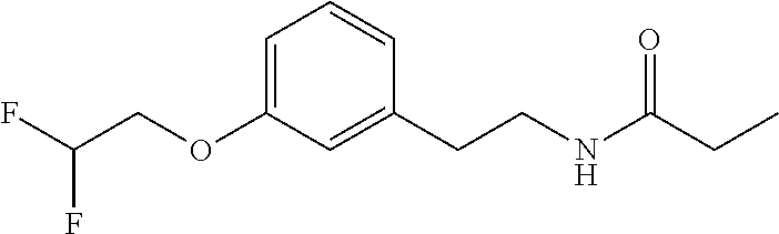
C(F)(F)COC1=CC=CC(CCNC(CC)=O)=C1
